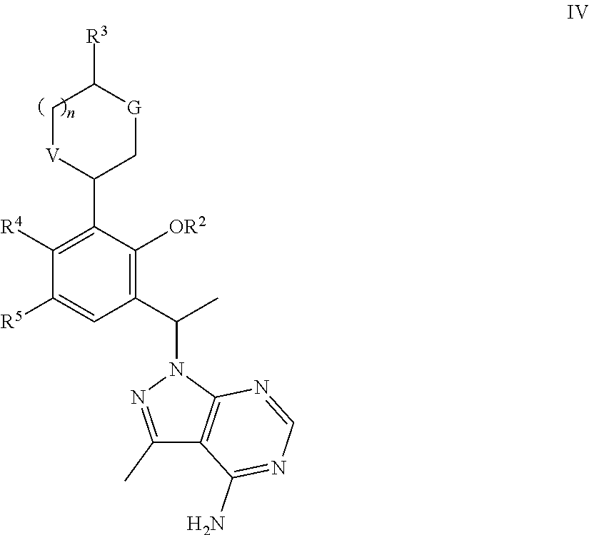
C1([R4])=C(C2C[G]C([R3])C[V]2)C([OR2])=C(C(C)N2N=C(C)C3=C2N=CN=C3N)C=C1[R5]
